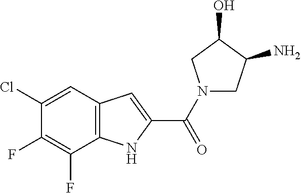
C1(Cl)=CC2=C(C(F)=C1F)NC(C(=O)N1CC(N)C(O)C1)=C2
